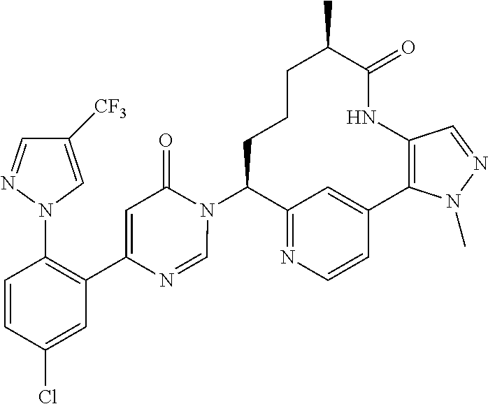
C12=NC=CC(=C1)C1=C(NC(=O)C(C)CCCC2N2C(=O)C=C(C3=C(N4C=C([CF3])C=N4)C=CC(Cl)=C3)N=C2)C=NN1C
